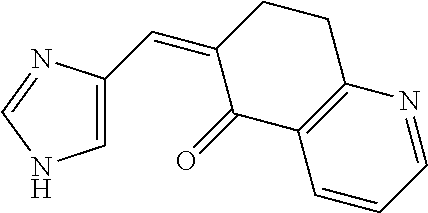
C1=C(C=C2C(=O)C3=C(CC2)N=CC=C3)N=CN1
